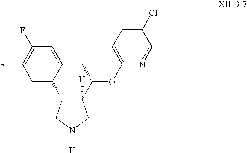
C1(C2C([H])(C(C)OC3=CC=C(Cl)C=N3)CN([H])C2)=CC(F)=C(F)C=C1
